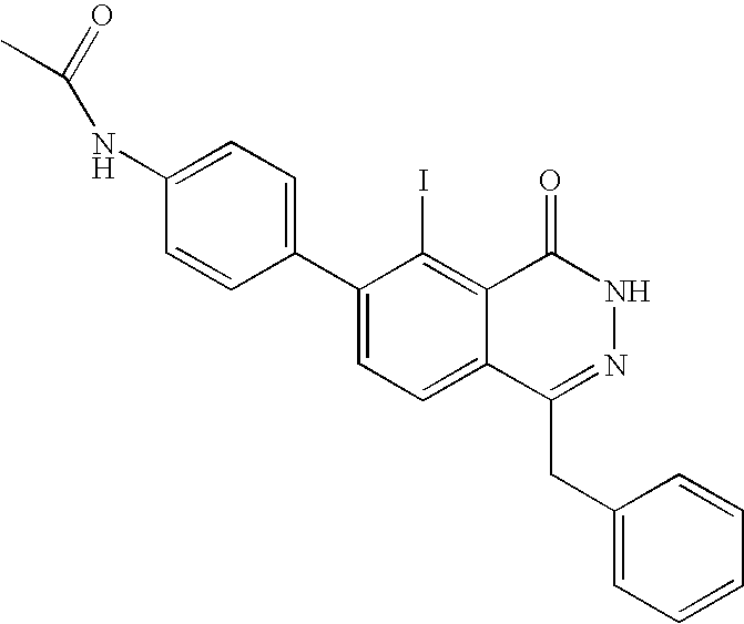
C1(C2=CC=C(NC(C)=O)C=C2)=CC=C2C(=C1I)C(=O)NN=C2CC1=CC=CC=C1
